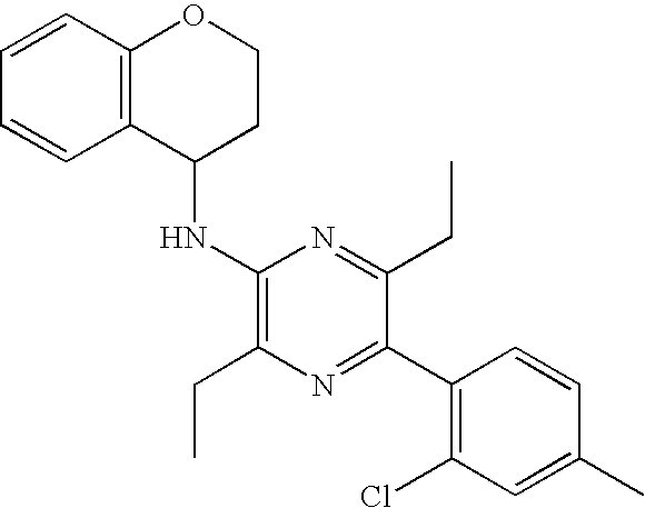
C1(NC2CCOC3=C2C=CC=C3)=C(CC)N=C(C2=C(Cl)C=C(C)C=C2)C(CC)=N1
